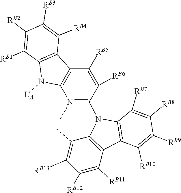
C1([RB9])=C([RB10])C2=C(C([RB7])=C1[RB8])N(C1=N(C)C3=C(C4=C(C([RB1])=C([RB2])C([RB3])=C4[RB4])N3[LA])C([RB5])=C1[RB6])C1=C2C([RB11])=C([RB12])C([RB13])=C1C
